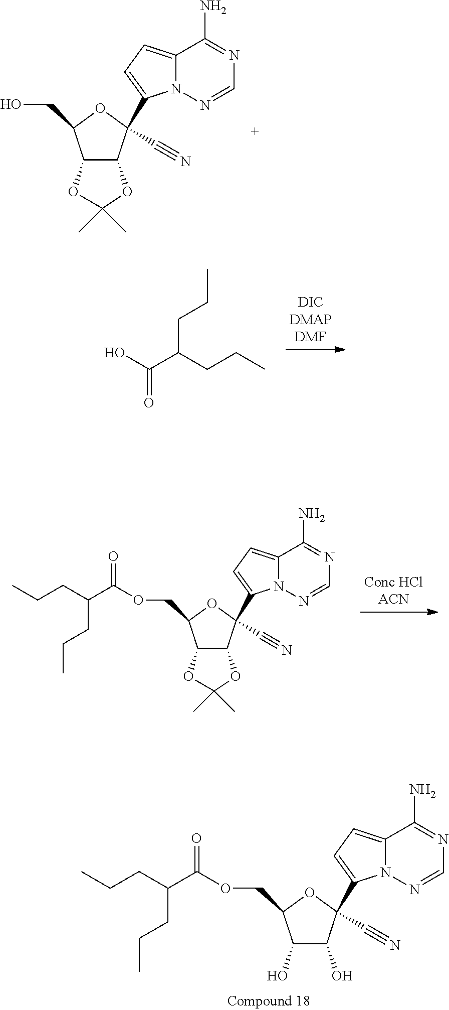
O1C2C(OC1(C)C)C(CO)OC2(C1=CC=C2N1N=CN=C2N)C#N.OC(C(CCC)CCC)=O.O1C2C(OC1(C)C)C(COC(C(CCC)CCC)=O)OC2(C1=CC=C2N1N=CN=C2N)C#N.OC1C(O)C(COC(C(CCC)CCC)=O)OC1(C1=CC=C2N1N=CN=C2N)C#N
